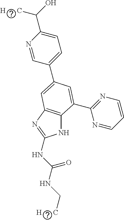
N1C2=C(N=C1NC(NC[H      C])=O)C=C(C1=CC=C(C(O)[H      C])N=C1)C=C2C1=NC=CC=N1
